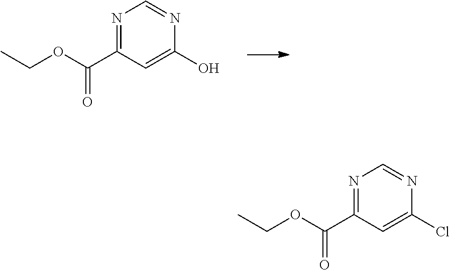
N1=C(C(OCC)=O)C=C(O)N=C1.N1=C(C(OCC)=O)C=C(Cl)N=C1
